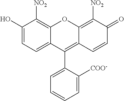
C1(O)=CC=C2C(=C1[NO2])OC1=C([NO2])C(=O)C=CC1=C2C1=CC=CC=C1[COO-]
